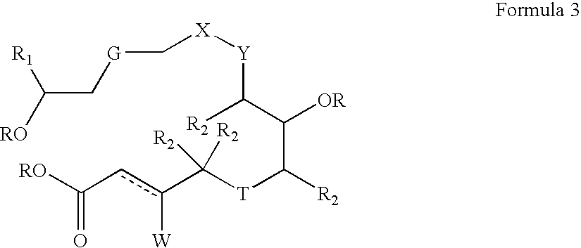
[RO]C(cc([W])C([T]C([R2])C(C([R2])[Y][X]C[G]CC([R1])[RO])[OR])([R2])[R2])=O
